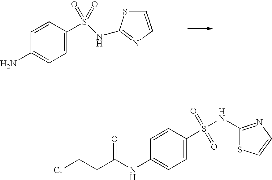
C1=CN=C(NS(C2=CC=C(N)C=C2)(=O)=O)S1.C(CC(NC1=CC=C(S(NC2=NC=CS2)(=O)=O)C=C1)=O)Cl
